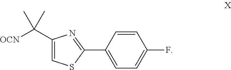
[OCN]C(C1=CSC(C2=CC=C(F)C=C2)=N1)(C)C
